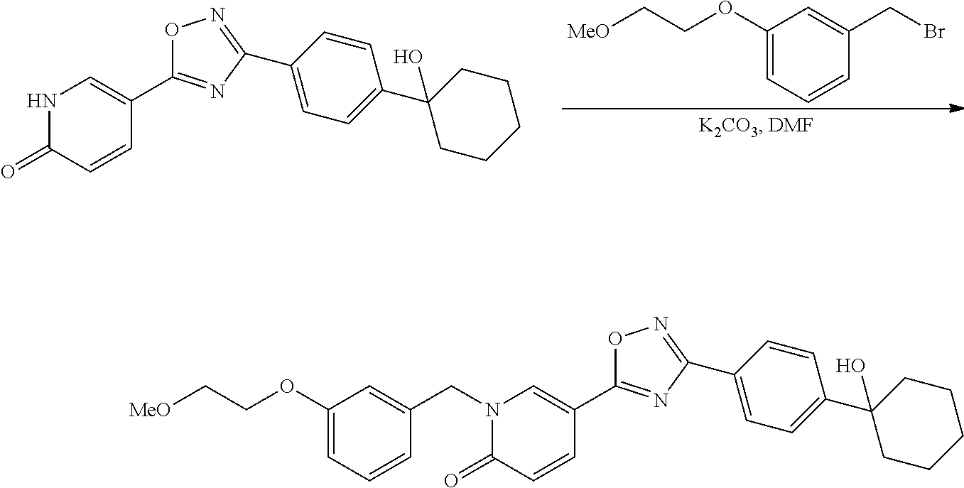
[MeO]CCOC1=CC=CC(CBr)=C1.N1C(=O)C=CC(C2=NC(C3=CC=C(C4(O)CCCCC4)C=C3)=NO2)=C1.[MeO]CCOC1=CC=CC(CN2C(=O)C=CC(C3=NC(C4=CC=C(C5(O)CCCCC5)C=C4)=NO3)=C2)=C1
